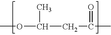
COC(CC(C)=O)C
